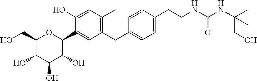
C1(CO)C(O)C(O)C(O)C(C2=CC(CC3=CC=C(CCNC(NC(C)(C)CO)=O)C=C3)=C(C)C=C2O)O1
